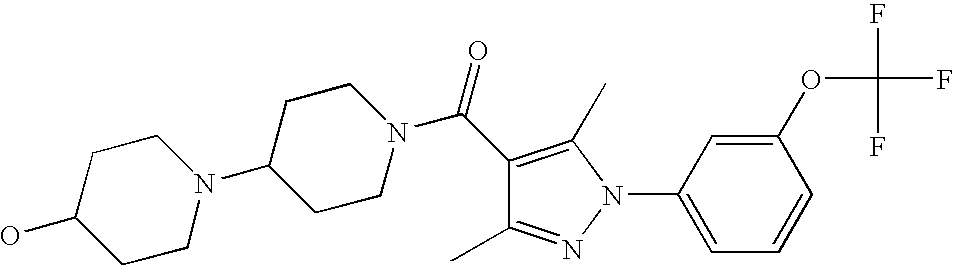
C1(C(=O)N2CCC(N3CCC(O)CC3)CC2)=C(C)N(C2=CC=CC(OC(F)(F)F)=C2)N=C1C
